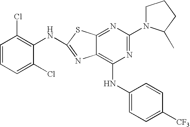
N1=C(N2CCCC2C)N=C2C(=C1NC1=CC=C([CF3])C=C1)N=C(NC1=C(Cl)C=CC=C1Cl)S2
